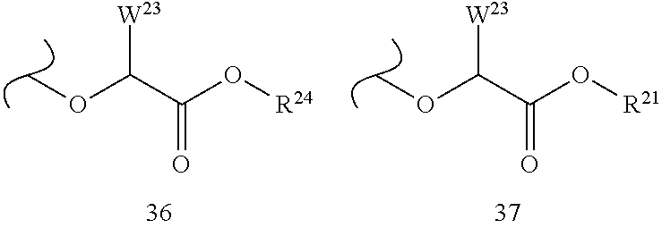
COC(C(O[R24])=O)[W23].COC(C(O[R21])=O)[W23]
